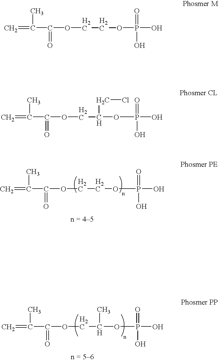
C=C(C)C(=O)OCCOP(O)(=O)O.C=C(C)C(=O)OCC(C)OP(O)(O)=O.C=C(C)C(=O)OCCOP(=O)(O)O.C=C(C)C(=O)OCC(CCl)OP(O)(=O)O
